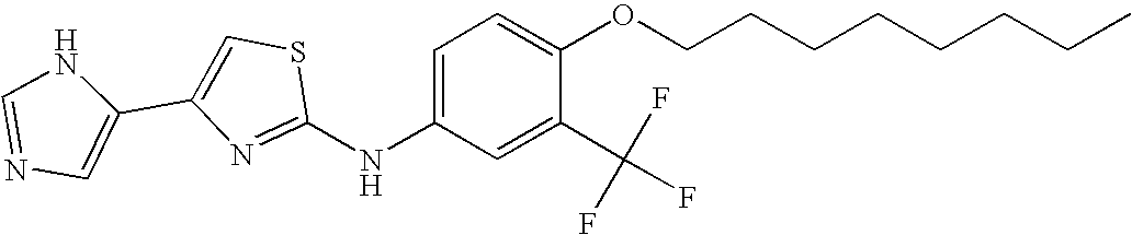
C1(NC2=CC=C(OCCCCCCCC)C(C(F)(F)F)=C2)=NC(C2=CN=CN2)=CS1
